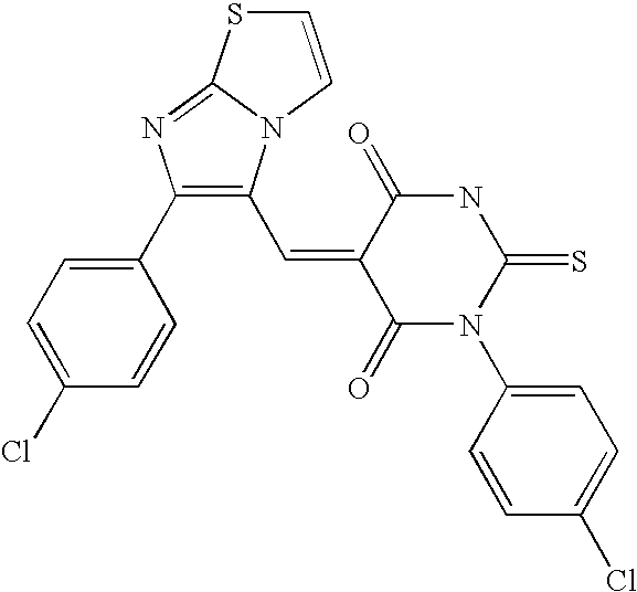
C1(C2=CC=C(Cl)C=C2)=C(C=C2C(=O)N(C3=CC=C(Cl)C=C3)C(=S)NC2=O)N2C(=N1)SC=C2
